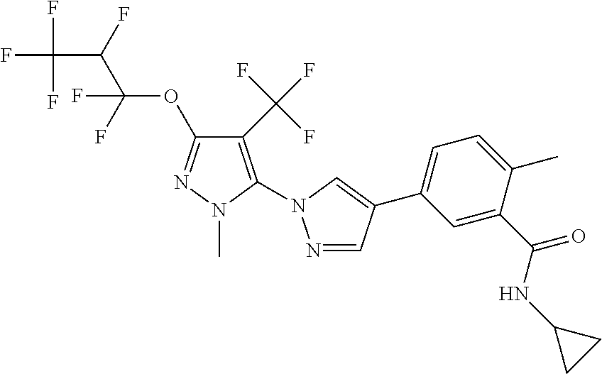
N1=CC(C2=CC=C(C)C(C(=O)NC3CC3)=C2)=CN1C1=C(C(F)(F)F)C(OC(C(F)C(F)(F)F)(F)F)=NN1C
